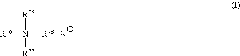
[R76]N([R75])([R78])[R77].[X]
